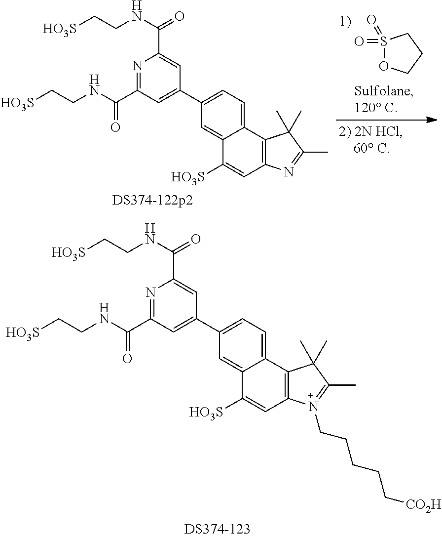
[HO3S]CCNC(=O)C1=CC(C2=CC=C3C(=C2)C([HO3S])=CC2=C3C(C)(C)C(C)=N2)=CC(C(NCC[HO3S])=O)=N1.S1(=O)(=O)OCCC1.[HO3S]CCNC(=O)C1=CC(C2=CC=C3C(=C2)C([HO3S])=CC2=C3C(C)(C)C(C)=N2CCCCC[CO2H])=CC(C(NCC[HO3S])=O)=N1
